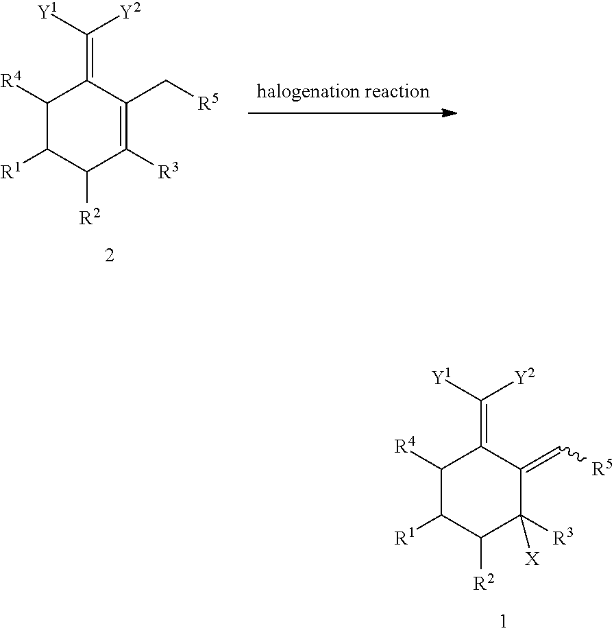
C1([R4])C([R1])C([R2])C([R3])=C(C[R5])C1=C([Y1])[Y2].C1([R4])C([R1])C([R2])C([R3])([X])C(=C[R5])C1=C([Y1])[Y2]
